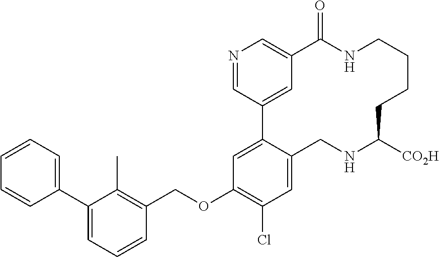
C1=CC=C(C2=CC=CC(COC3=C(Cl)C=C4C(=C3)C3=CC(=CN=C3)C(=O)NCCCCC([CO2H])NC4)=C2C)C=C1
